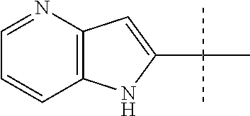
C12=C(N=CC=C1)C=C(C(C)(C)C)N2
